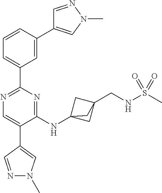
C1=NN(C)C=C1C1=CC(C2=NC=C(C3=CN(C)N=C3)C(NC34CC(CNS(C)(=O)=O)(C3)C4)=N2)=CC=C1
